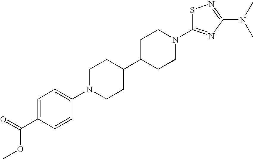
C1=C(C(OC)=O)C=CC(N2CCC(C3CCN(C4=NC(N(C)C)=NS4)CC3)CC2)=C1
